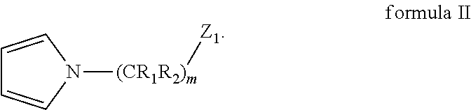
C1=CN([(CR1R2)m][Z1])C=C1
